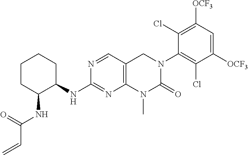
N1=CC2=C(N=C1NC1CCCCC1NC(C=C)=O)N(C)C(=O)N(C1=C(Cl)C([OCF3])=CC([OCF3])=C1Cl)C2
